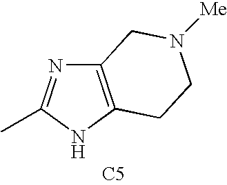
C12=C(NC(C)=N1)CCN([Me])C2.[C5]
